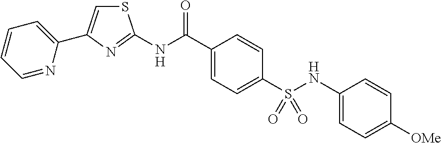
C1(C(NC2=NC(C3=CC=CC=N3)=CS2)=O)=CC=C(S(NC2=CC=C([OMe])C=C2)(=O)=O)C=C1
